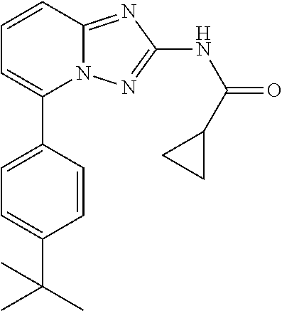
C1(C2=CC=C(C(C)(C)C)C=C2)=CC=CC2=NC(NC(=O)C3CC3)=NN12
